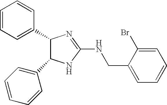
C1(C2C(C3=CC=CC=C3)NC(NCC3=CC=CC=C3Br)=N2)=CC=CC=C1
